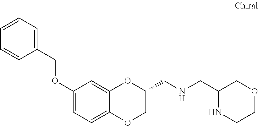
C12=CC=C(OCC3=CC=CC=C3)C=C1OC(CNCC1NCCOC1)CO2
